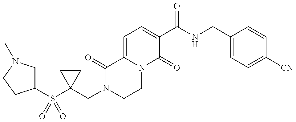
C1(CN2CCN3C(=CC=C(C(NCC4=CC=C([CN])C=C4)=O)C3=O)C2=O)(S(C2CN(C)CC2)(=O)=O)CC1
